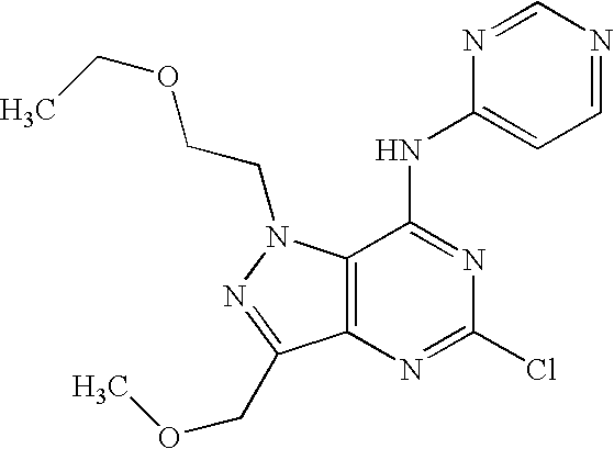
C12=C(N(CCOCC)N=C1COC)C(NC1=CC=NC=N1)=NC(Cl)=N2
